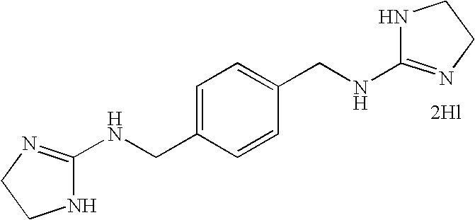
C1(NCC2=CC=C(CNC3=NCCN3)C=C2)=NCCN1
